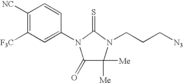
C1([NC])=C([F3C])C=C(N2C(=O)C([Me])([Me])N(CCC[N3])C2=S)C=C1
